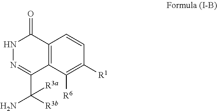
C12=C(C([R6])=C([R1])C=C1)C(C([R3b])(N)[R3a])=NNC2=O
